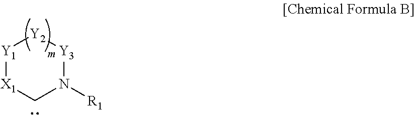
[Y1]1[X1]CN([R1])[Y3][Y2]1
